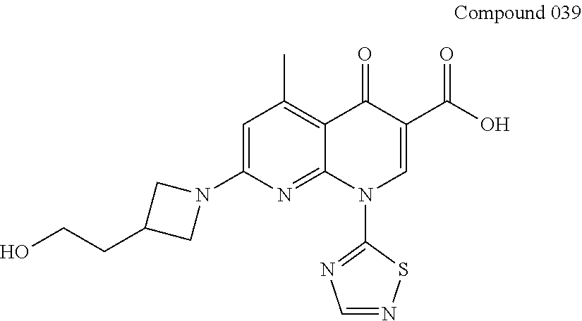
C12=C(C)C=C(N3CC(CCO)C3)N=C1N(C1=NC=NS1)C=C(C(=O)O)C2=O
